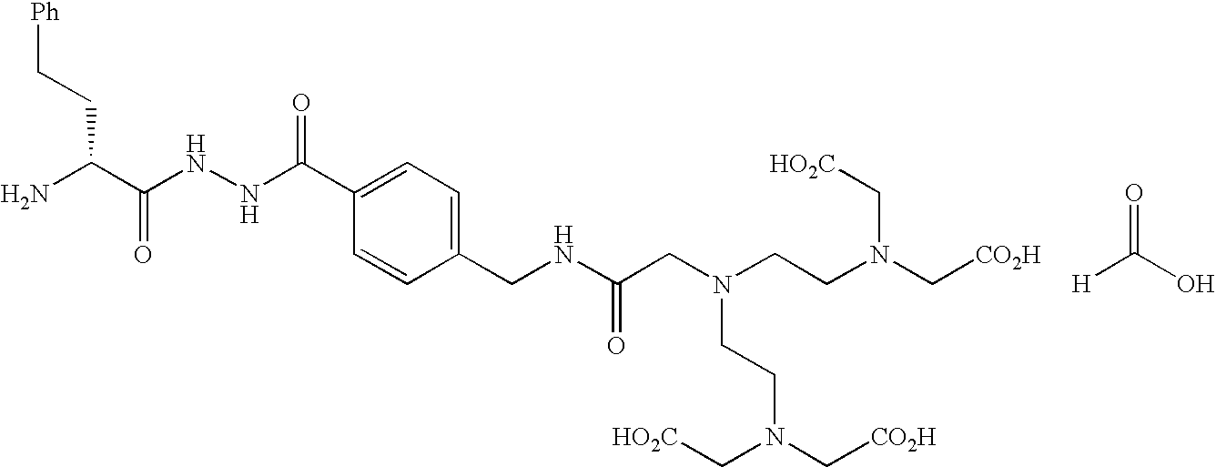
NC(C(NNC(C1=CC=C(CNC(CN(CCN(C[CO2H])C[HO2C])CCN(C[CO2H])C[HO2C])=O)C=C1)=O)=O)CC[Ph].C(=O)(O)[H]
